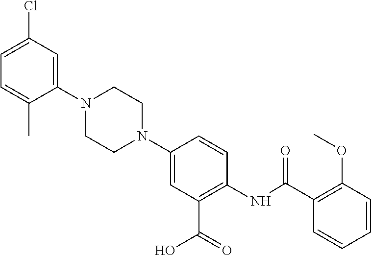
C1=C(Cl)C=C(N2CCN(C3=CC(C(=O)O)=C(NC(C4=C(OC)C=CC=C4)=O)C=C3)CC2)C(C)=C1
